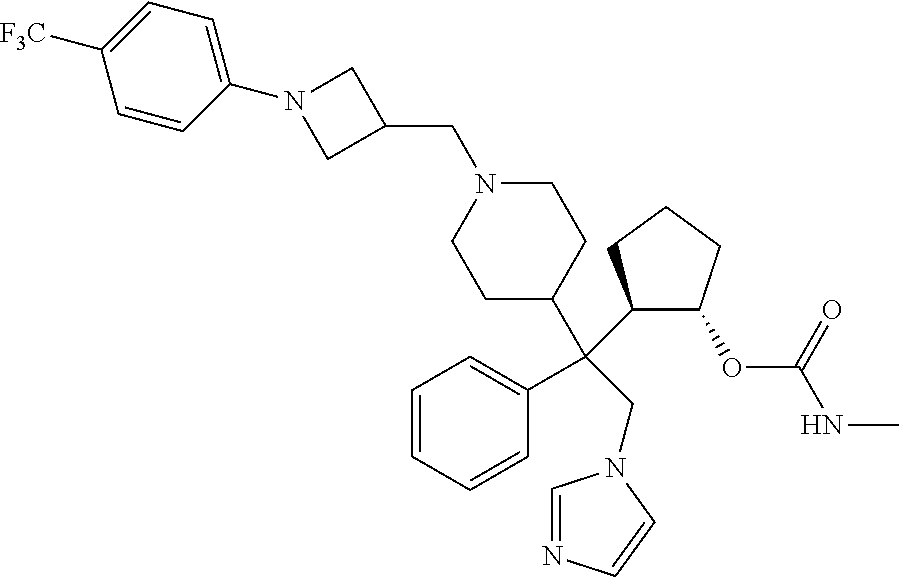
C1=CC=CC(C(C2CCN(CC3CN(C4=CC=C([F3C])C=C4)C3)CC2)(C2C(OC(=O)NC)CCC2)CN2C=NC=C2)=C1
